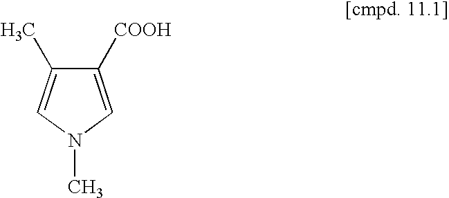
C1([COOH])=CN(C)C=C1C
